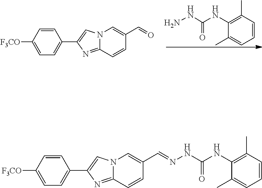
C12=NC(C3=CC=C([F3CO])C=C3)=CN1C=C(C=O)C=C2.C1=CC(C)=C(NC(NN)=O)C(C)=C1.C12=NC(C3=CC=C([F3CO])C=C3)=CN1C=C(C=NNC(NC1=C(C)C=CC=C1C)=O)C=C2
